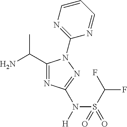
C1(C(C)N)=NC(N(S(=O)(C(F)F)=O)[H])=NN1C1=NC=CC=N1
